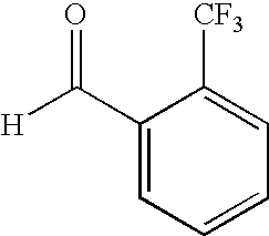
C1(C([H])=O)=CC=CC=C1[CF3]
